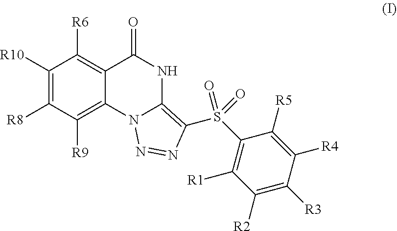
C1([R10])=C([R8])C([R9])=C2C(=C1[R6])C(=O)NC1=C(S(C3=C([R1])C([R2])=C([R3])C([R4])=C3[R5])(=O)=O)N=NN21
